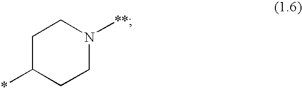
C1C(*)CCN([**])C1
